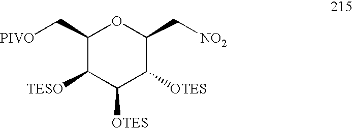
C1(C[PIVO])C([TESO])C([OTES])C([OTES])C(C[NO2])O1
